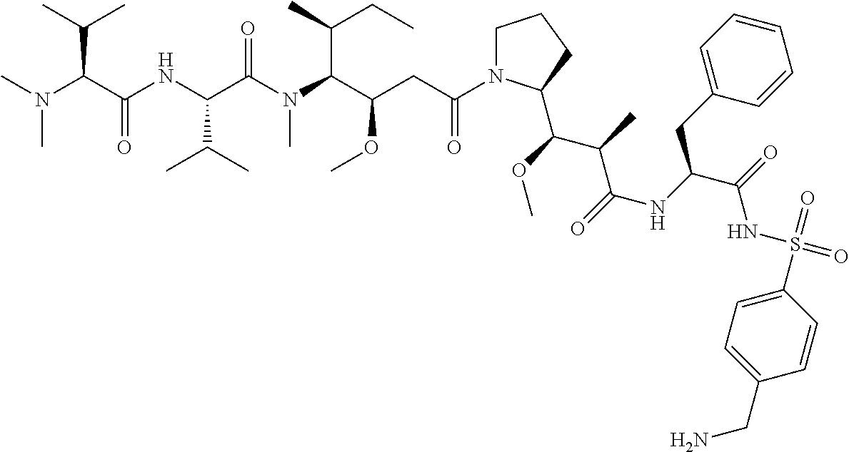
C1N(C(CC(C(N(C(C(NC(C(N(C)C)C(C)C)=O)C(C)C)=O)C)C(C)CC)OC)=O)C(C(OC)C(C)C(=O)NC(C(=O)NS(=O)(=O)C2=CC=C(CN)C=C2)CC2=CC=CC=C2)CC1
